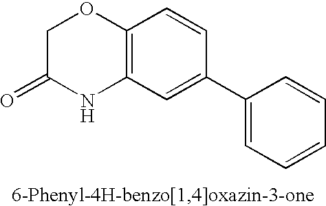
C12=C(C=C(C3=CC=CC=C3)C=C1)NC(=O)CO2
